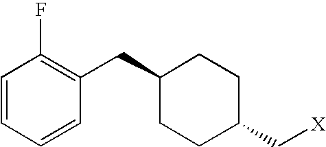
C1=CC=CC(CC2CCC(C[X])CC2)=C1F
